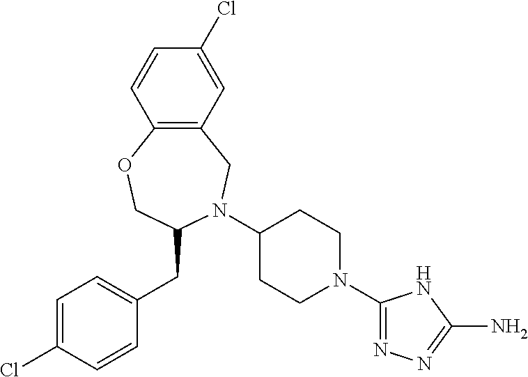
C12=C(CN(C3CCN(C4=NN=C(N)N4)CC3)C(CC3=CC=C(Cl)C=C3)CO1)C=C(Cl)C=C2
